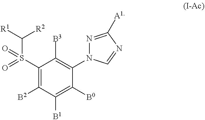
S(C1=C([B2])C([B1])=C([B0])C(N2N=C([A1])N=C2)=C1[B3])(C([R2])[R1])(=O)=O
